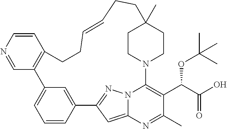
C1=CN=CC2=C1CCC=CCCC1(C)CCN(C3=C(C(C(O)=O)OC(C)(C)C)C(C)=NC4=CC(=NN43)C3=CC2=CC=C3)CC1
